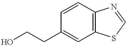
C1=CC2=C(C=C1CCO)SC=N2
